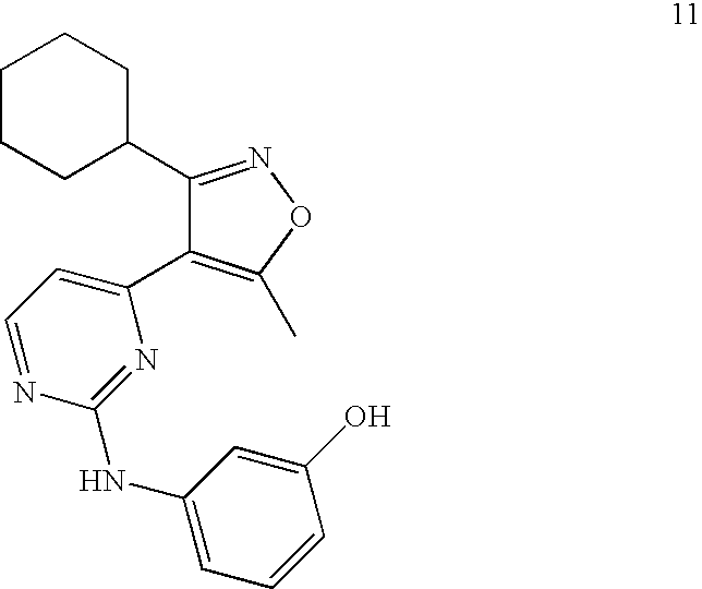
C1(C2CCCCC2)=NOC(C)=C1C1=CC=NC(NC2=CC=CC(O)=C2)=N1
